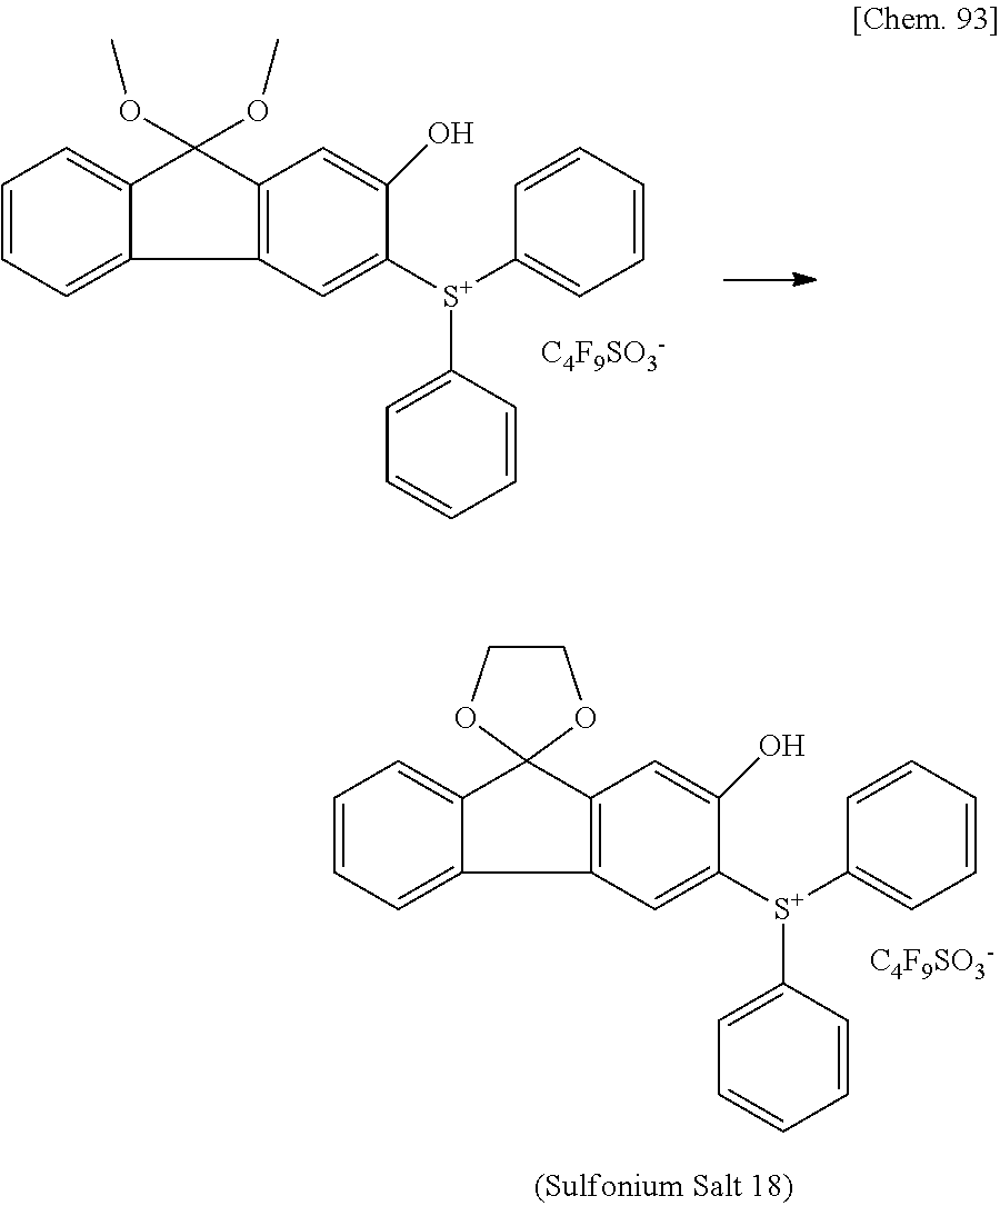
[C4F9SO3-].C1=CC=C2C(=C1)C1(C3=C2C=C([S+](C2=CC=CC=C2)C2=CC=CC=C2)C(O)=C3)OCCO1.C1=CC=C2C(=C1)C(OC)(OC)C1=C2C=C([S+](C2=CC=CC=C2)C2=CC=CC=C2)C(O)=C1.[C4F9SO3-]
